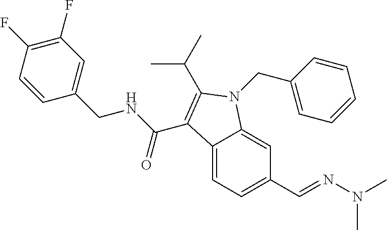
C1(F)=C(F)C=CC(CNC(=O)C2=C(C(C)C)N(CC3=CC=CC=C3)C3=CC(C=NN(C)C)=CC=C32)=C1
